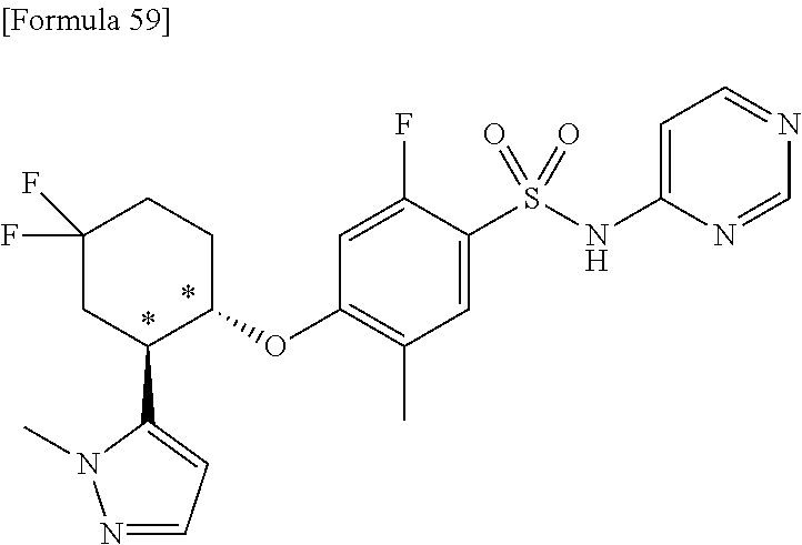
C1(F)(F)CC(C2=CC=NN2C)C(OC2=C(C)C=C(S(NC3=CC=NC=N3)(=O)=O)C(F)=C2)CC1
